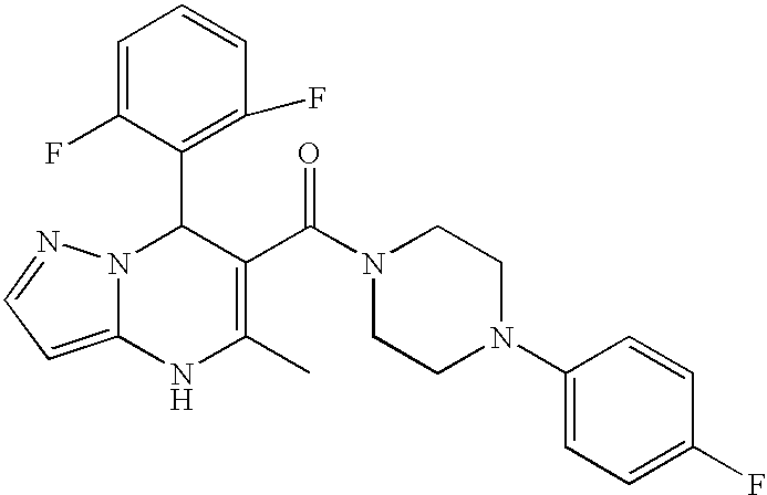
C1=C(F)C(C2N3C(=CC=N3)NC(C)=C2C(N2CCN(C3=CC=C(F)C=C3)CC2)=O)=C(F)C=C1
